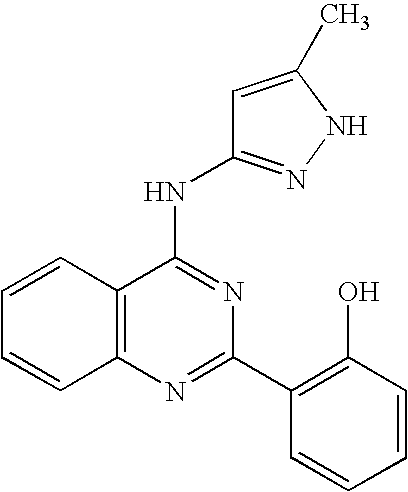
C12=C(N=C(C3=C(O)C=CC=C3)N=C1NC1=NNC(C)=C1)C=CC=C2
